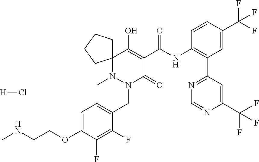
C1=C(OCCNC)C(F)=C(F)C(CN2C(=O)C(C(NC3=C(C4=NC=NC(C(F)(F)F)=C4)C=C(C(F)(F)F)C=C3)=O)=C(O)C3(CCCC3)N2C)=C1.Cl[H]
